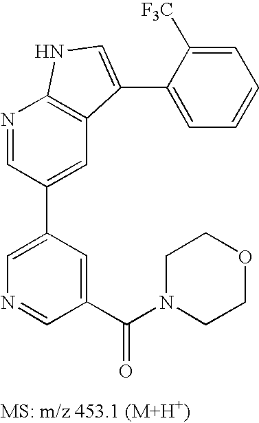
C1(C2=CC3=C(N=C2)NC=C3C2=CC=CC=C2[F3C])=CN=CC(C(N2CCOCC2)=O)=C1
